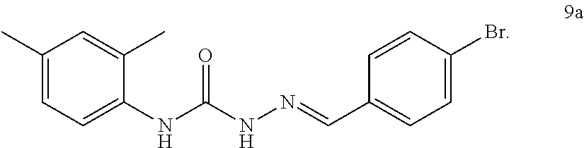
C1(C)=CC=C(NC(NN=CC2=CC=C(Br)C=C2)=O)C(C)=C1
